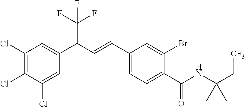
C1(Cl)=CC(C(C=CC2=CC=C(C(NC3(C[CF3])CC3)=O)C(Br)=C2)C(F)(F)F)=CC(Cl)=C1Cl
